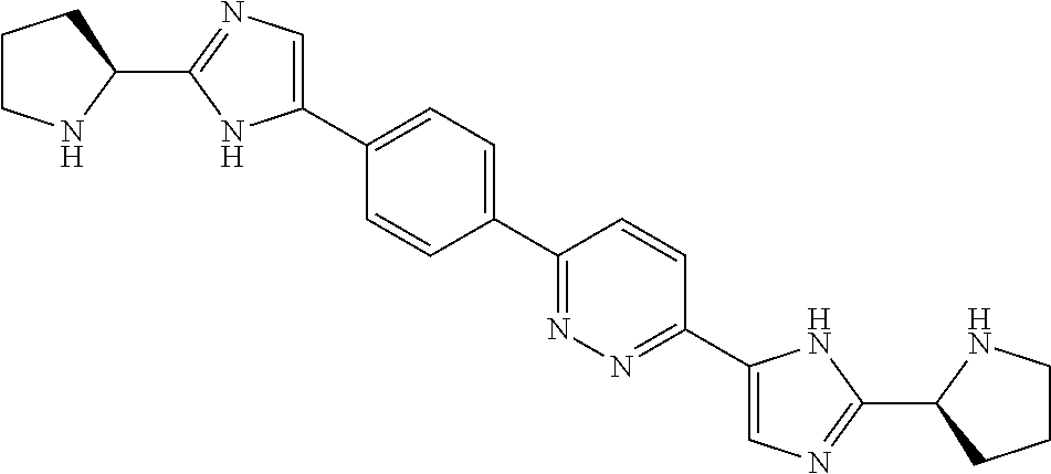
C1(C2=CC=C(C3=CN=C(C4CCCN4)N3)C=C2)=NN=C(C2=CN=C(C3CCCN3)N2)C=C1
